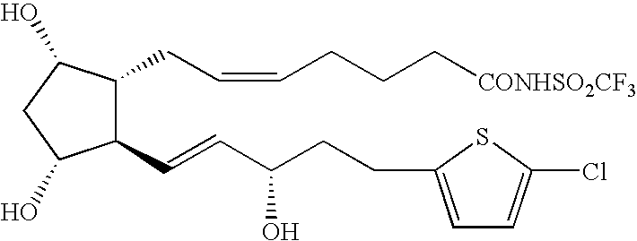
C1(C=CC(CCC2=CC=C(Cl)S2)O)C(CC=CCCC[CONHSO2CF3])C(O)CC1O
